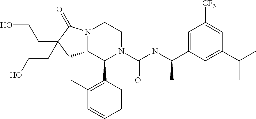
N12C(C(C3=C(C)C=CC=C3)N(C(N(C(C3=CC([CF3])=CC(C(C)C)=C3)C)C)=O)CC1)CC(CCO)(CCO)C2=O
